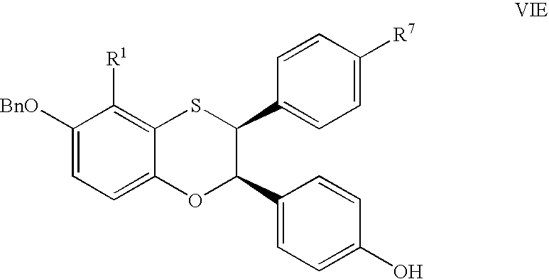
C1([BnO])=CC=C2C(=C1[R1])SC(C1=CC=C([R7])C=C1)C(C1=CC=C(O)C=C1)O2
